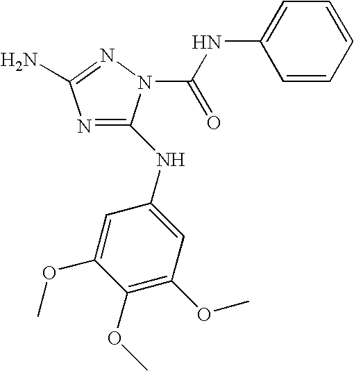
C1(NC2=CC(OC)=C(OC)C(OC)=C2)=NC(N)=NN1C(NC1=CC=CC=C1)=O
